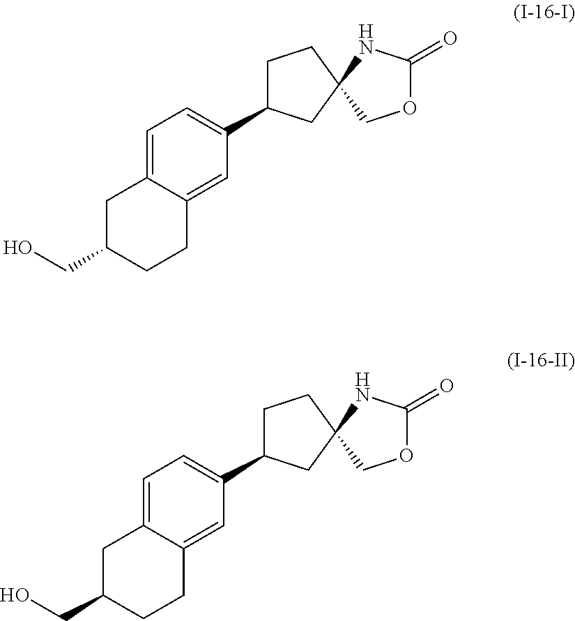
C1=C2C(=CC(C3CCC4(C3)COC(=O)N4)=C1)CCC(CO)C2.C1=C2C(=CC(C3CCC4(C3)COC(=O)N4)=C1)CCC(CO)C2
